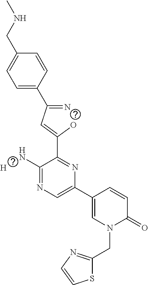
[H].C1=C(C(=N)C=C(O)C2=NC(C3=CN(CC4=NC=CS4)C(=O)C=C3)=CN=C2N)C=CC(CNC)=C1
